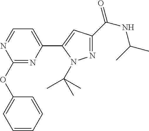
C1(OC2=CC=CC=C2)=NC(C2=CC(C(NC(C)C)=O)=NN2C(C)(C)C)=CC=N1
